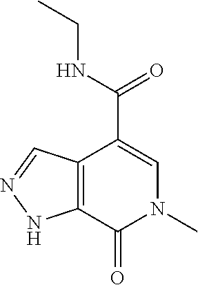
C12=C(C(C(=O)NCC)=CN(C)C1=O)C=NN2
